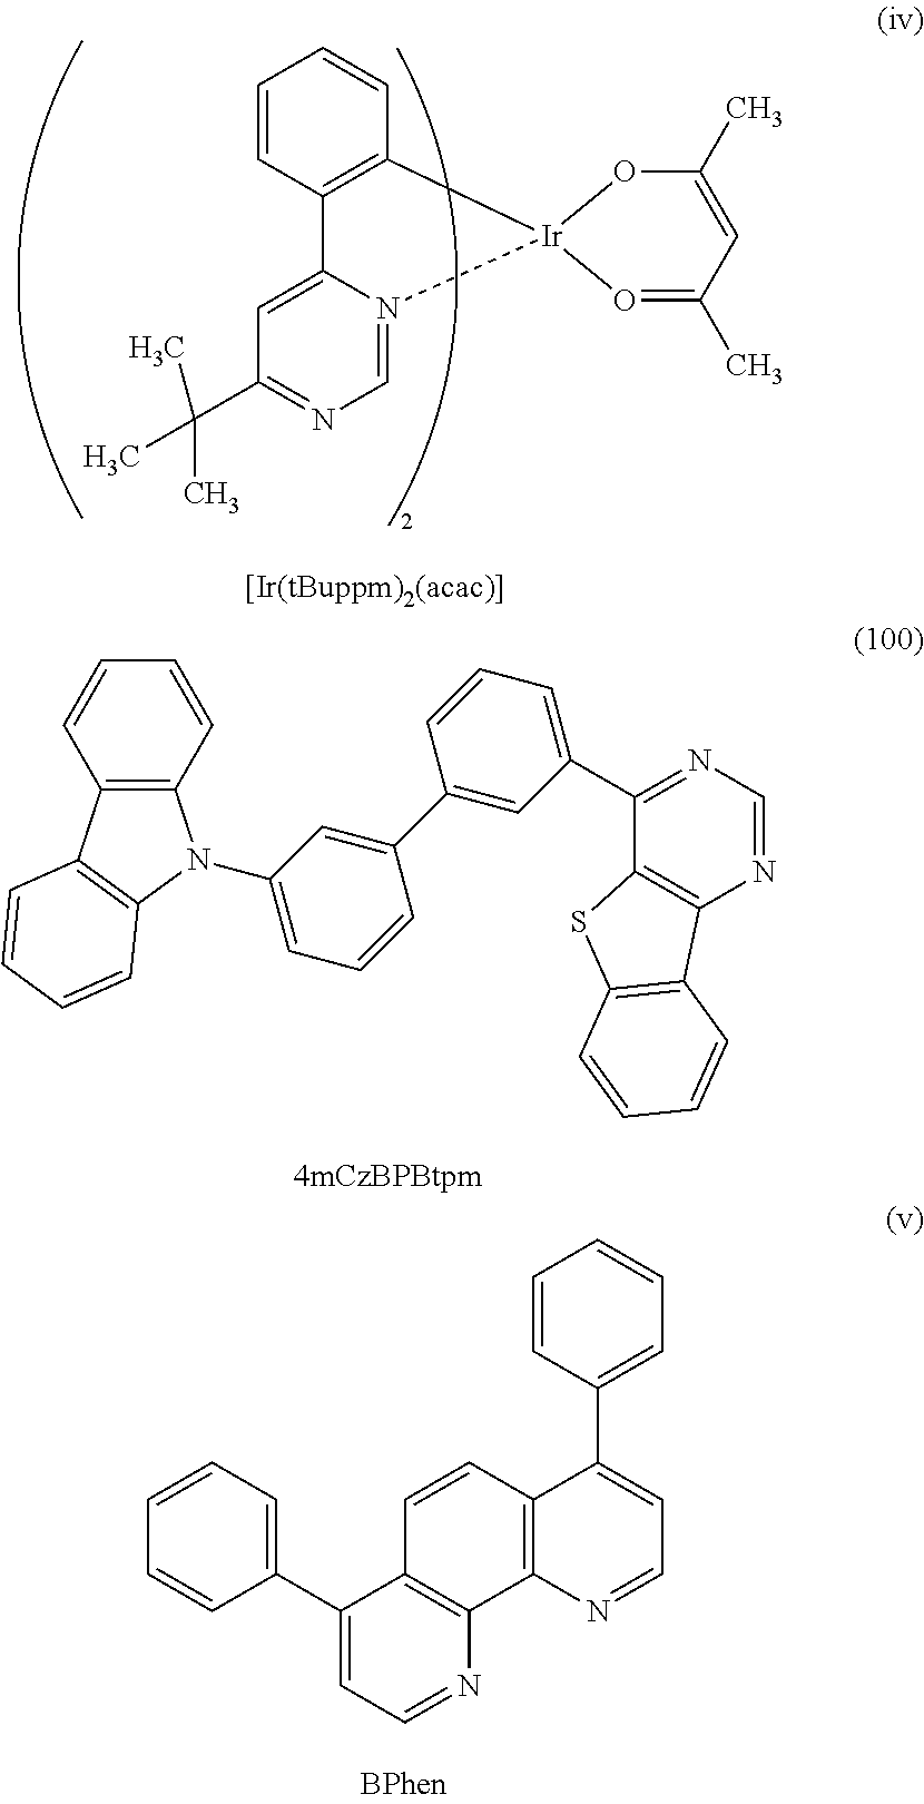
C1=CC2=C(C=C1)[Ir]1(N3=CN=C(C(C)(C)C)C=C23)OC(C)=CC(C)=O1.C1(C2=CC=CC(C3=CC(N4C5=C(C=CC=C5)C5=C4C=CC=C5)=CC=C3)=C2)=NC=NC2=C1SC1=C2C=CC=C1.C1=CC(C2=CC=NC3=C2C=CC2=C3N=CC=C2C2=CC=CC=C2)=CC=C1
